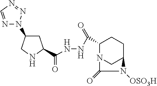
N1=CN=NN1C1CC(C(NNC(C2N3CC(CC2)N([OSO3H])C3=O)=O)=O)NC1
